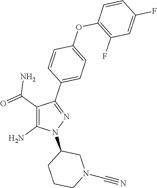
C1(C(=O)N)=C(N)N(C2CCCN(C#N)C2)N=C1C1=CC=C(OC2=C(F)C=C(F)C=C2)C=C1
